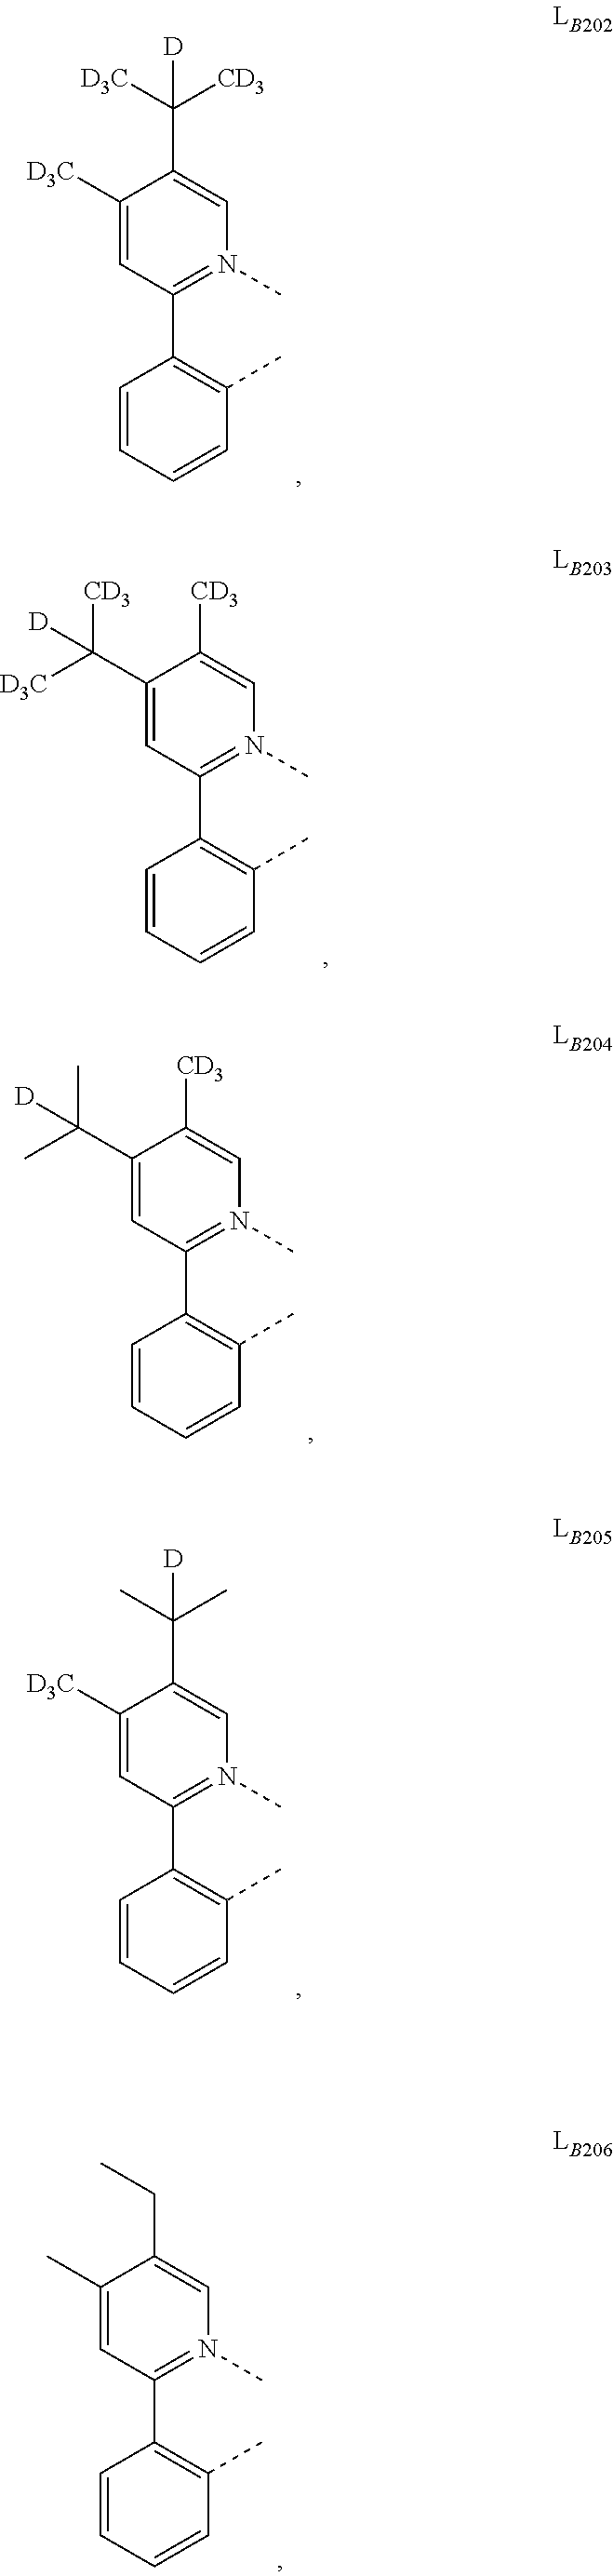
C1([D3C])=CC(C2=C(C)C=CC=C2)=N(C)C=C1C([D3C])([CD3])[D].C1(C([CD3])([D3C])[D])=CC(C2=C(C)C=CC=C2)=N(C)C=C1[CD3].C1(C(C)(C)[D])=CC(C2=C(C)C=CC=C2)=N(C)C=C1[CD3].C1([D3C])=CC(C2=C(C)C=CC=C2)=N(C)C=C1C(C)(C)[D].C1(C)=CC(C2=C(C)C=CC=C2)=N(C)C=C1CC
